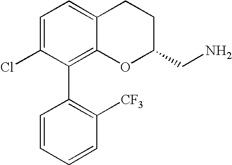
C1=C(Cl)C(C2=C([CF3])C=CC=C2)=C2C(=C1)CCC(CN)O2
